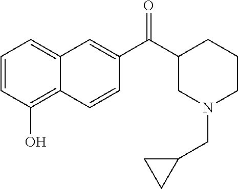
C1=CC(O)=C2C(=C1)C=C(C(C1CN(CC3CC3)CCC1)=O)C=C2
